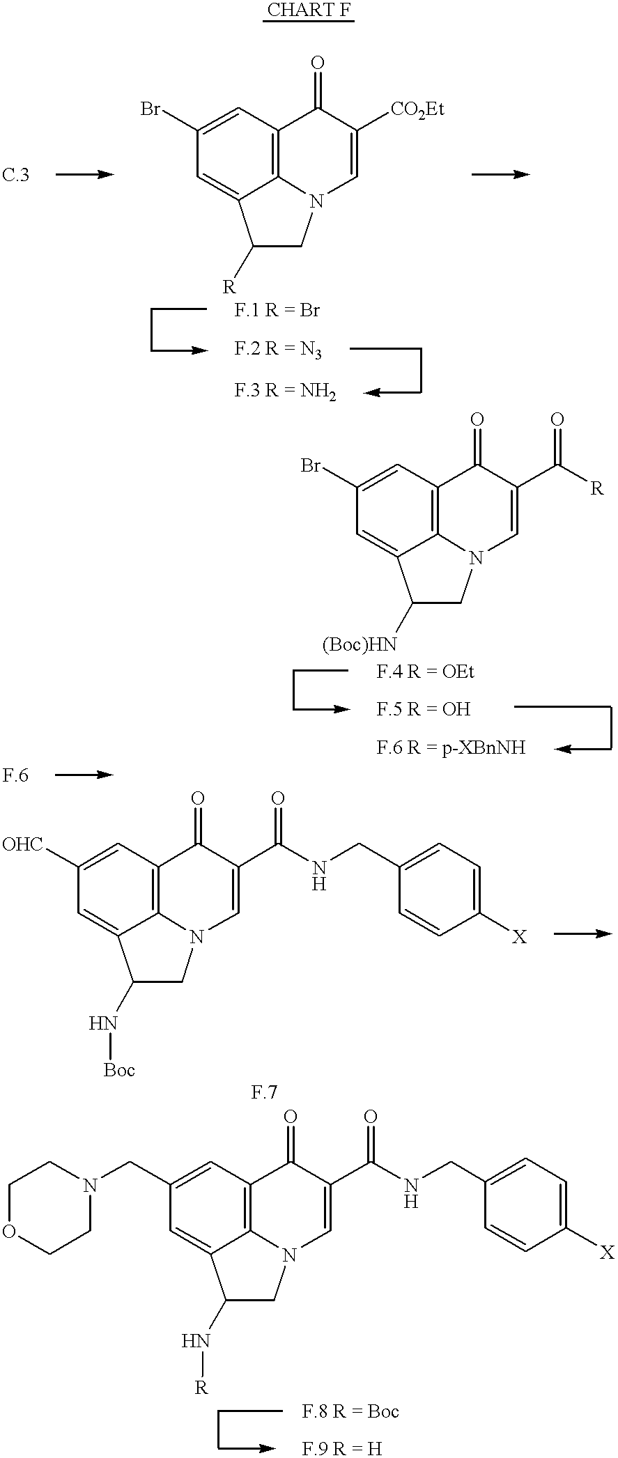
C1=C2C3=C(C=C1Br)C(=O)C([CO2Et])=CN3CC2[R].C1=C2C3=C(C=C1Br)C(=O)C(C([R])=O)=CN3CC2[(Boc)HN].C1=C2C3=C(C=C1[OHC])C(=O)C(C(NCC1=CC=C([X])C=C1)=O)=CN3CC2N[Boc].C1=C2C3=C(C=C1CN1CCOCC1)C(=O)C(C(NCC1=CC=C([X])C=C1)=O)=CN3CC2N[R]
